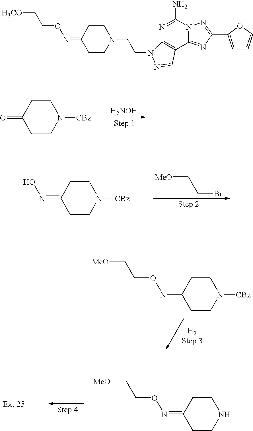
C1CN([CBz])CCC1=O.[H2NOH].C1CN([CBz])CCC1=NO.[MeO]CCBr.C1CN([CBz])CCC1=NOCC[MeO].C1CNCCC1=NOCC[MeO].[H3CO]CCON=C1CCN(CCN2C3=C(C4=NC(C5=CC=CO5)=NN4C(N)=N3)C=N2)CC1
